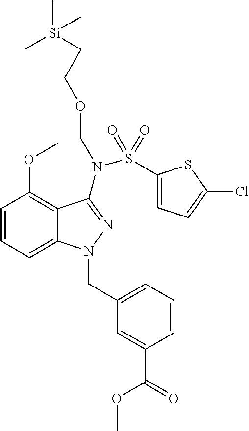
C12=C(OC)C=CC=C1N(CC1=CC=CC(C(OC)=O)=C1)N=C2N(S(=O)(=O)C1=CC=C(Cl)S1)COCC[Si](C)(C)C
